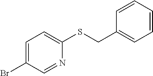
C1=C(Br)C=NC(SCC2=CC=CC=C2)=C1
